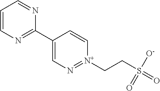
C1=CN=C(C2=CN=[N+](CCS(=O)(=O)[O-])C=C2)N=C1
